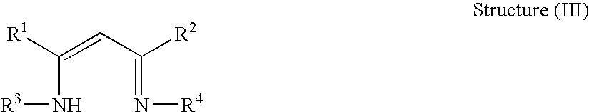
C(N[R3])(=CC(=N[R4])[R2])[R1]
